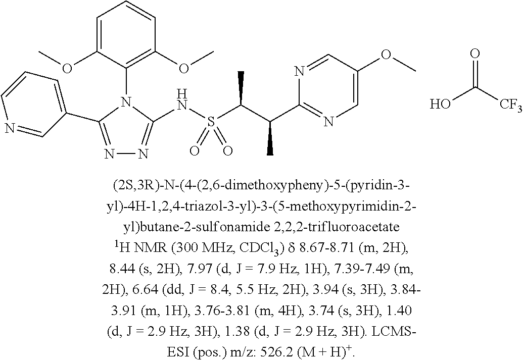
N1=C(C2=CC=CN=C2)N(C2=C(OC)C=CC=C2OC)C(NS(C(C(C2=NC=C(OC)C=N2)C)C)(=O)=O)=N1.OC([CF3])=O
